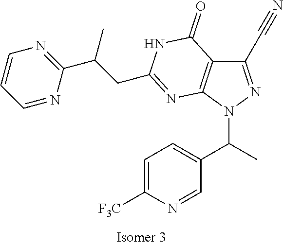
C1=NC(C(CC2=NC3=C(C(C#N)=NN3C(C)C3=CC=C([F3C])N=C3)C(=O)N2)C)=NC=C1
